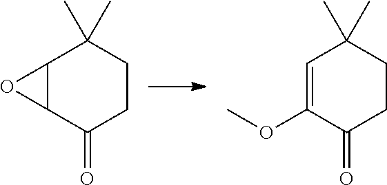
C12C(C(=O)CCC1(C)C)O2.C1=C(OC)C(=O)CCC1(C)C
